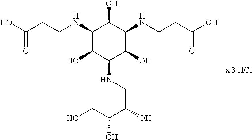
C(CCNC1C(O)C(NCCC(O)=O)C(O)C(NCC(O)C(O)CO)C1O)(O)=O
